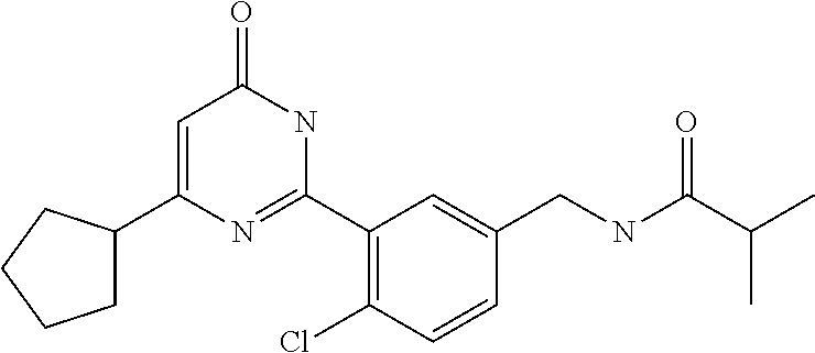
C1(C2=CC(=O)NC(C3=C(Cl)C=CC(CNC(C(C)C)=O)=C3)=N2)CCCC1
